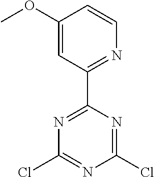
C1(Cl)=NC(Cl)=NC(C2=NC=CC(OC)=C2)=N1
